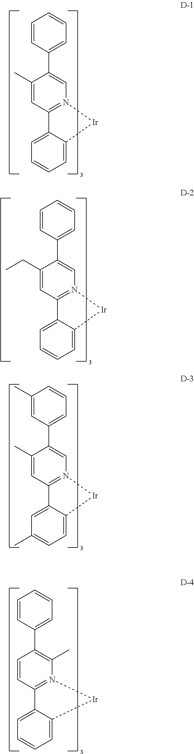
C1(C)=CC2=N(C=C1C1=CC=CC=C1)[Ir]C1=CC=CC=C21.C1(CC)=CC2=N(C=C1C1=CC=CC=C1)[Ir]C1=CC=CC=C21.C1(C)=CC2=N(C=C1C1=CC=CC(C)=C1)[Ir]C1=CC=C(C)C=C21.C1=CC2=N(C(C)=C1C1=CC=CC=C1)[Ir]C1=CC=CC=C21
